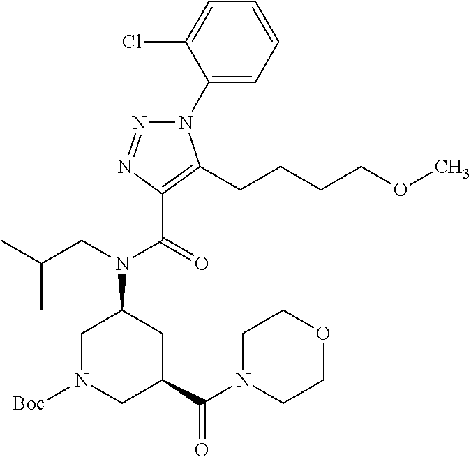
C1(N2N=NC(C(=O)N(CC(C)C)C3CN([Boc])CC(C(N4CCOCC4)=O)C3)=C2CCCCOC)=CC=CC=C1Cl
